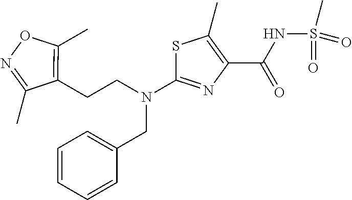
N(C1=NC(C(NS(C)(=O)=O)=O)=C(C)S1)(CC1=CC=CC=C1)CCC1=C(C)ON=C1C
